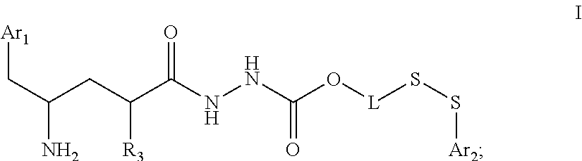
O=C(NNC(O[L]SS[Ar2])=O)C(CC(C[Ar1])N)[R3]
